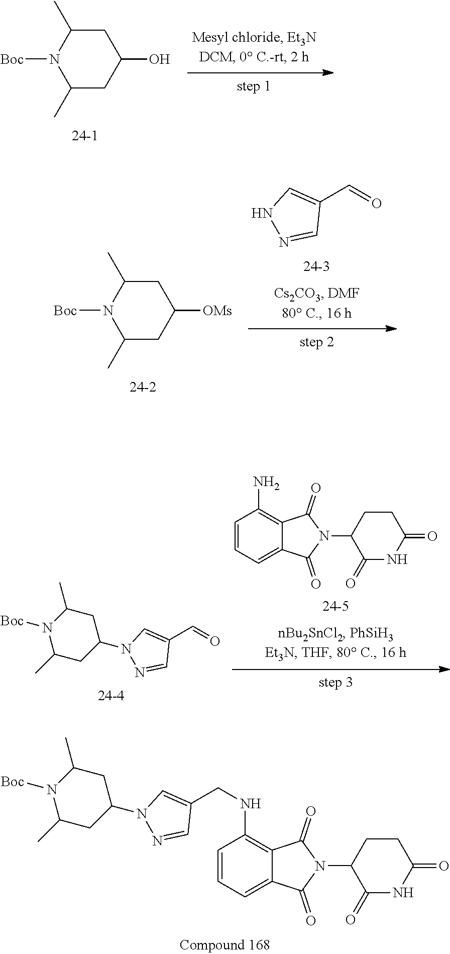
C1(C)CC(O)CC(C)N1[Boc].C(=O)C1=CNN=C1.C1(C)CC([OMs])CC(C)N1[Boc].C1=CC=C2C(=C1N)C(=O)N(C1CCC(=O)NC1=O)C2=O.C(=O)C1=CN(C2CC(C)N([Boc])C(C)C2)N=C1.C1=CC=C2C(=C1NCC1=CN(C3CC(C)N([Boc])C(C)C3)N=C1)C(=O)N(C1CCC(=O)NC1=O)C2=O
